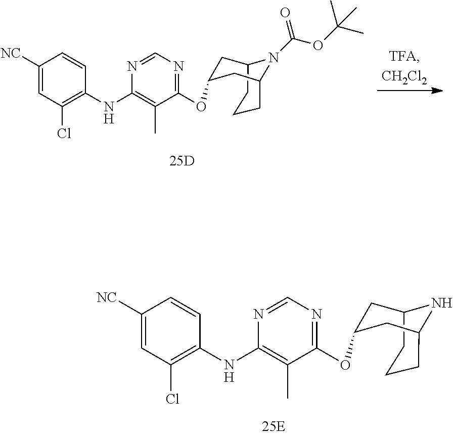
C1C(OC2=NC=NC(NC3=C(Cl)C=C([NC])C=C3)=C2C)CC2NC1CCC2.C1C(OC2=NC=NC(NC3=C(Cl)C=C([NC])C=C3)=C2C)CC2N(C(OC(C)(C)C)=O)C1CCC2
